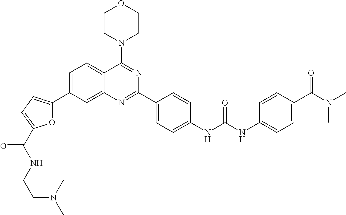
C1=C(C2=CC=C(C(NCCN(C)C)=O)O2)C=C2C(=C1)C(N1CCOCC1)=NC(C1=CC=C(NC(NC3=CC=C(C(N(C)C)=O)C=C3)=O)C=C1)=N2
